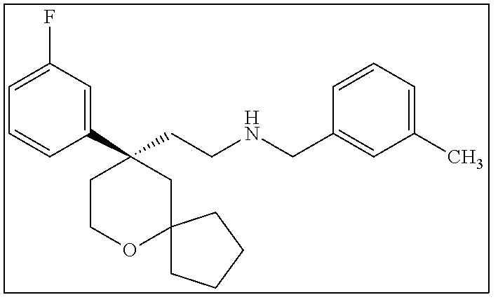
C1(C2(CCNCC3=CC(C)=CC=C3)CCOC3(C2)CCCC3)=CC(F)=CC=C1
